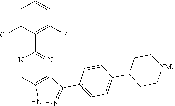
N1=CC2=C(N=C1C1=C(F)C=CC=C1Cl)C(C1=CC=C(N3CC[NMe]CC3)C=C1)=NN2
